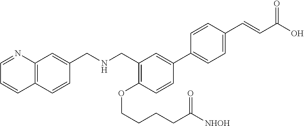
C(NCC1=C(OCCCCC([NHOH])=O)C=CC(C2=CC=C(C=CC(O)=O)C=C2)=C1)C1=CC2=C(C=C1)C=CC=N2
